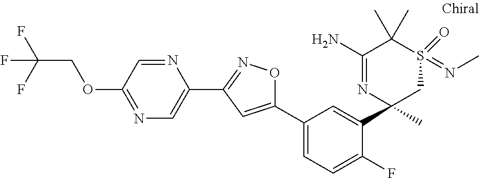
N1=C(OCC(F)(F)F)C=NC(C2=NOC(C3=CC=C(F)C(C4(C)CS(=NC)(=O)C(C)(C)C(N)=N4)=C3)=C2)=C1
